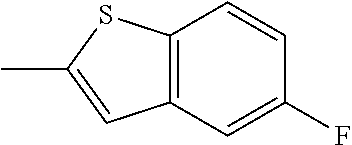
C12=C(C=C(F)C=C1)C=C(C)S2
